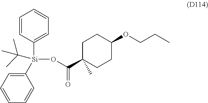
C1C(C(=O)O[Si](C2=CC=CC=C2)(C2=CC=CC=C2)C(C)(C)C)(C)CCC(OCCC)C1
